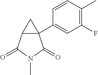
C1=CC(C)=C(F)C=C1C12C(C1)C(=O)N(C)C2=O
